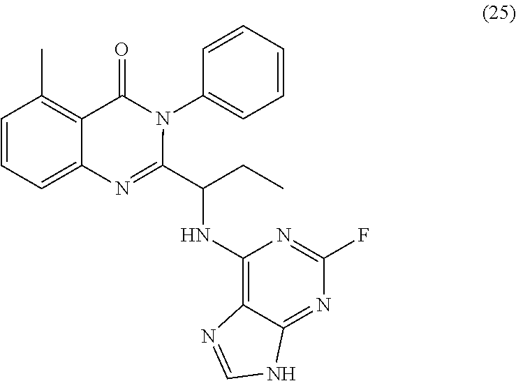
C1=CC=C2C(=C1C)C(=O)N(C1=CC=CC=C1)C(C(CC)NC1=C3C(=NC(F)=N1)NC=N3)=N2
